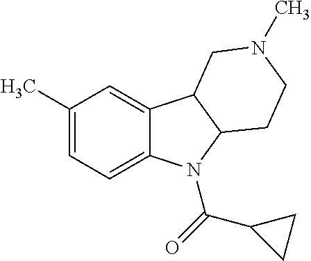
C1(C)=CC=C2C(=C1)C1C(N2C(=O)C2CC2)CCN(C)C1
